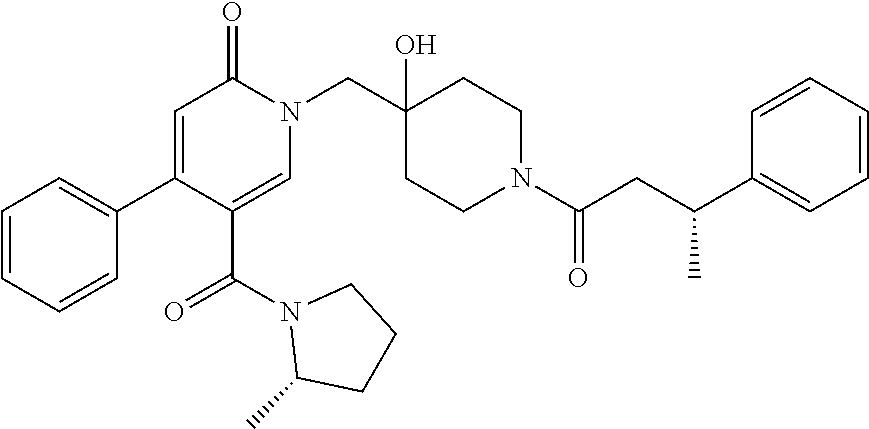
N1(CC2(O)CCN(C(=O)CC(C3=CC=CC=C3)C)CC2)C(=O)C=C(C2=CC=CC=C2)C(C(N2C(C)CCC2)=O)=C1
